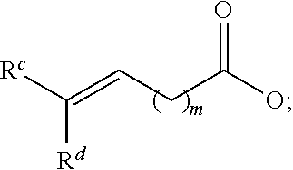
[Rc]C(=CCC(O)=O)[Rd]
